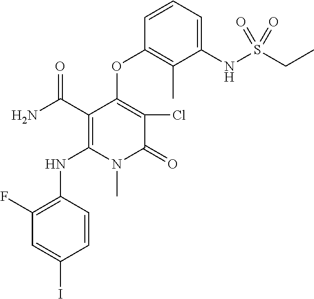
C1(F)=C(NC2=C(C(N)=O)C(OC3=C(C)C(NS(CC)(=O)=O)=CC=C3)=C(Cl)C(=O)N2C)C=CC(I)=C1
